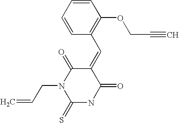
O=C1C(=CC2=C(OCC#C)C=CC=C2)C(=O)N(CC=C)C(=S)N1
